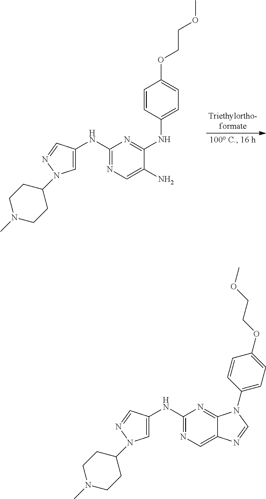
C1=C(NC2=NC=C(N)C(NC3=CC=C(OCCOC)C=C3)=N2)C=NN1C1CCN(C)CC1.C1=C(NC2=NC=C3C(=N2)N(C2=CC=C(OCCOC)C=C2)C=N3)C=NN1C1CCN(C)CC1
